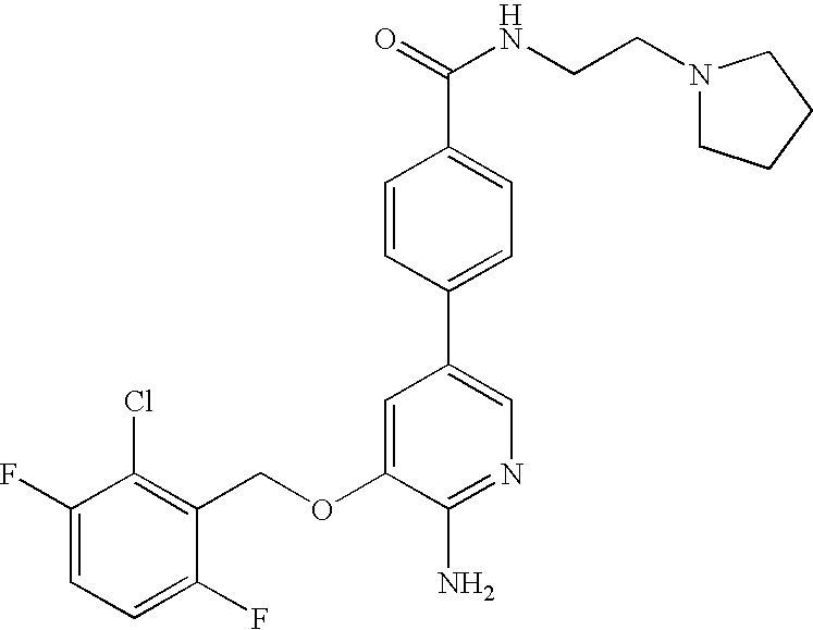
C1(F)=CC=C(F)C(COC2=CC(C3=CC=C(C(=O)NCCN4CCCC4)C=C3)=CN=C2N)=C1Cl
